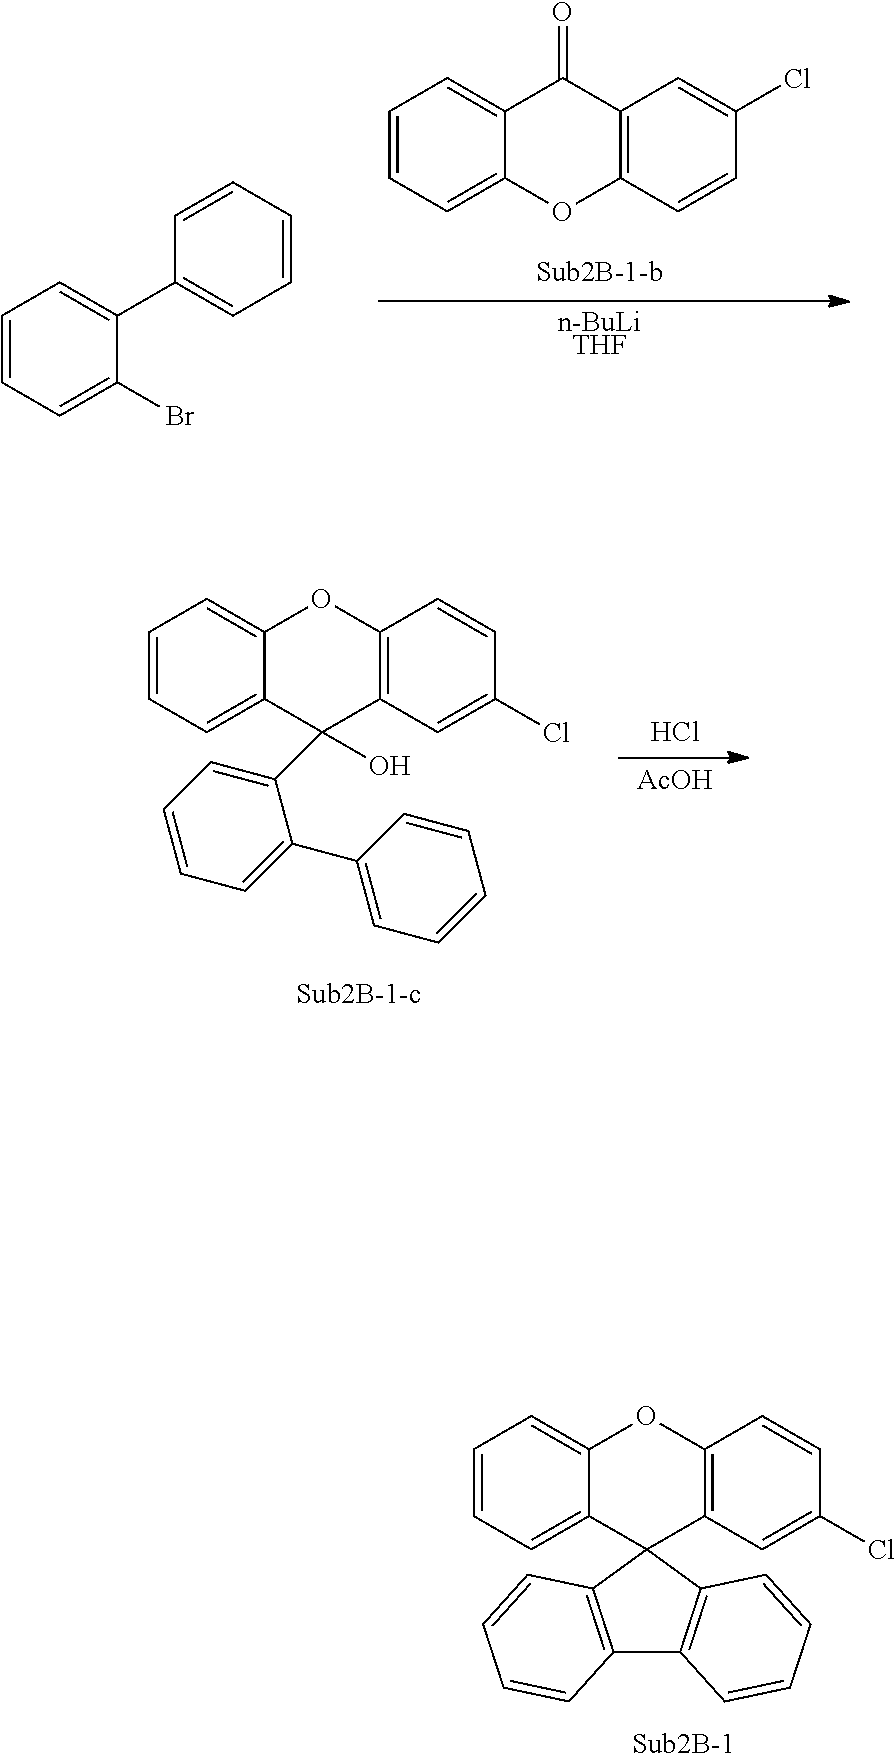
C1=CC=C(Br)C(C2=CC=CC=C2)=C1.[n-BuLiTHF].C1=CC=C2C(=C1)C(=O)C1=C(O2)C=CC(Cl)=C1.C1=CC=C2C(=C1)C(O)(C1=CC=CC=C1C1=CC=CC=C1)C1=C(O2)C=CC(Cl)=C1.Cl.[AcOH].C1=CC=C2C(=C1)C1(C3=C(O2)C=CC(Cl)=C3)C2=C(C3=C1C=CC=C3)C=CC=C2
